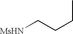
[MsHN]CCCC
